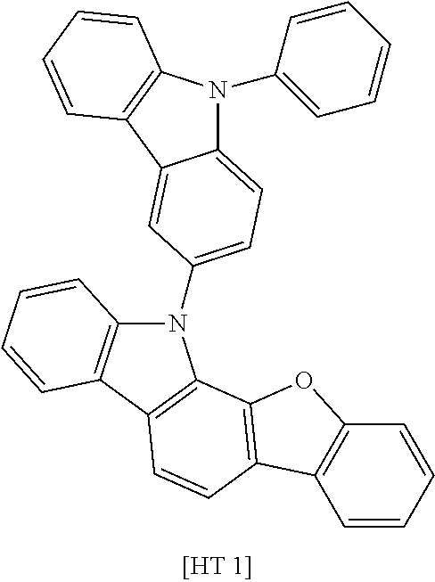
N1(C2=CC=C3N(C4=CC=CC=C4)C4=C(C3=C2)C=CC=C4)C2=C(C3=C1C1=C(C=C3)C3=C(O1)C=CC=C3)C=CC=C2
